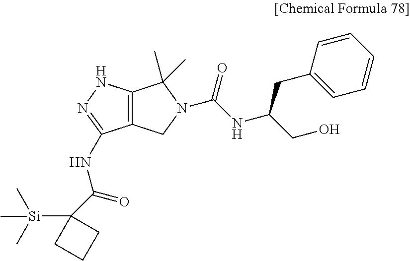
C12=C(NN=C1NC(=O)C1([Si](C)(C)C)CCC1)C(C)(C)N(C(NC(CO)CC1=CC=CC=C1)=O)C2
